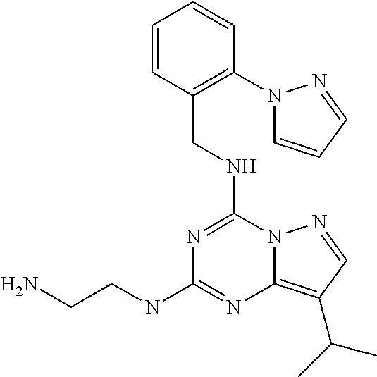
N1=C(NCC2=C(N3C=CC=N3)C=CC=C2)N2C(=C(C(C)C)C=N2)N=C1NCCN
